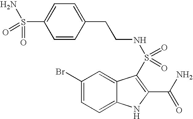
C1(Br)=CC=C2C(=C1)C(S(=O)(=O)NCCC1=CC=C(S(N)(=O)=O)C=C1)=C(C(N)=O)N2
